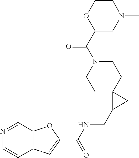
C12=C(C=NC=C1)OC(C(NCC1CC13CCN(C(=O)C1CN(C)CCO1)CC3)=O)=C2
